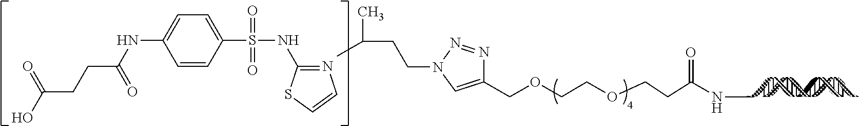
C1(COCCOCCC(NC)=O)=CN(CCC(C)C)N=N1.N1=C(NS(C2=CC=C(NC(CCC(O)=O)=O)C=C2)(=O)=O)SC=C1
